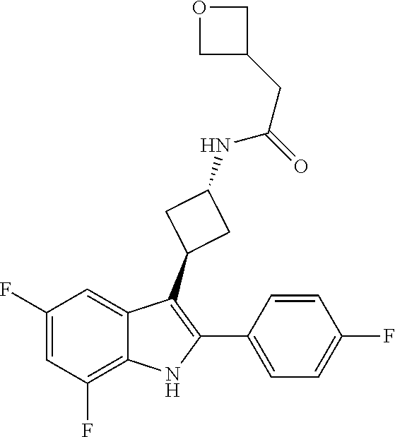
C1(F)=CC(F)=C2C(=C1)C(C1CC(NC(=O)CC3COC3)C1)=C(C1=CC=C(F)C=C1)N2
